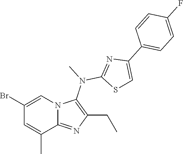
BrC1=CN2C(=NC(CC)=C2N(C)C2=NC(C3=CC=C(F)C=C3)=CS2)C(C)=C1
